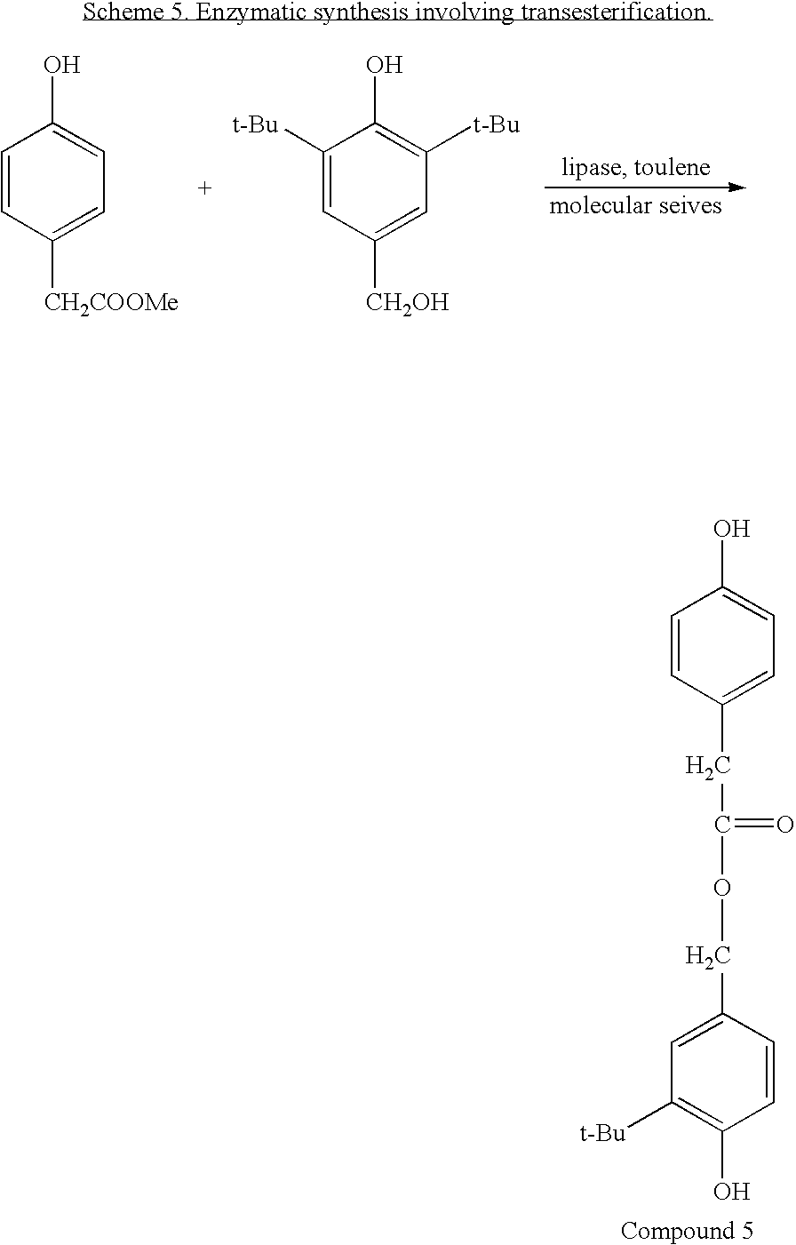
C1([t-Bu])=CC([CH2OH])=CC([t-Bu])=C1O.C1=CC([CH2COOMe])=CC=C1O.C1=CC(CC(=O)OCC2=CC([t-Bu])=C(O)C=C2)=CC=C1O
